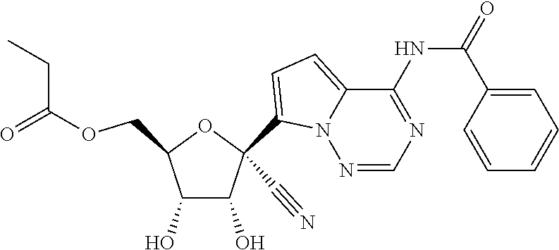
O(CC1C(O)C(O)C(C#N)(C2=CC=C3N2N=CN=C3NC(=O)C2=CC=CC=C2)O1)C(=O)CC
